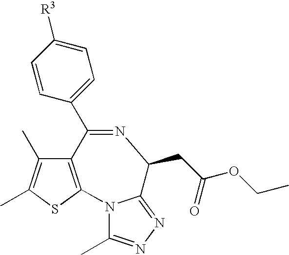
C12=C(SC(C)=C1C)N1C(C)=NN=C1C(CC(=O)OCC)N=C2C1=CC=C([R3])C=C1
